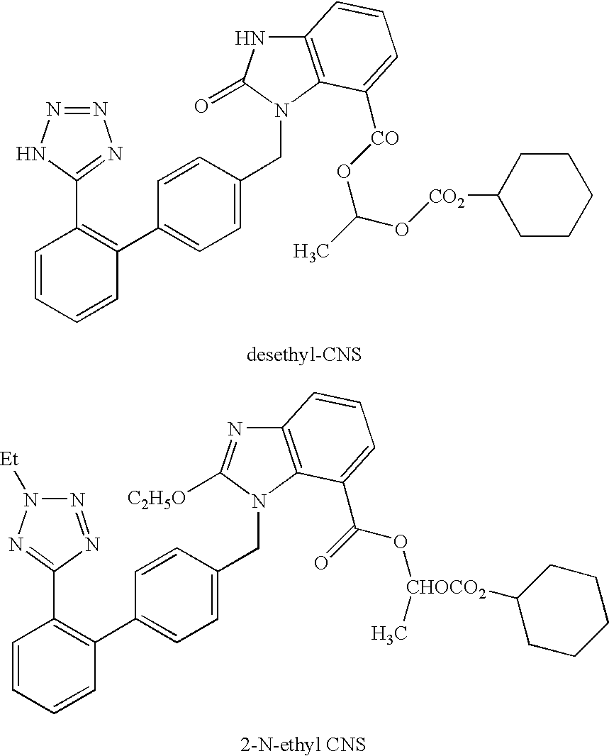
C1=CC=CC(C2=CC=C(CN3C(=O)NC4=C3C([CO]OC(C)O[CO2]C3CCCCC3)=CC=C4)C=C2)=C1C1=NN=NN1.C1=CC=CC(C2=CC=C(CN3C([C2H5O])=NC4=C3C(C(=O)O[CHOCO2](C)C3CCCCC3)=CC=C4)C=C2)=C1C1=NN([Et])N=N1
